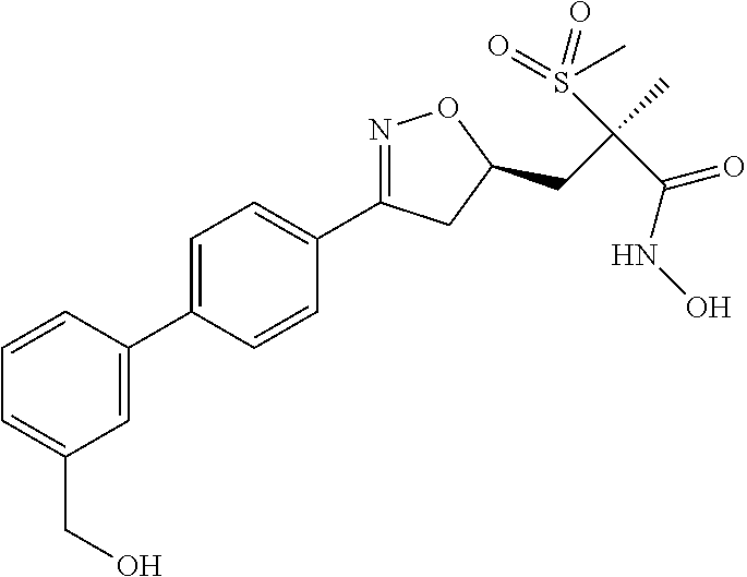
C1=C(C2=CC(CO)=CC=C2)C=CC(C2=NOC(CC(C)(S(=O)(=O)C)C(=O)NO)C2)=C1
